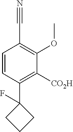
C1=CC(C2(F)CCC2)=C([CO2H])C(OC)=C1C#N
